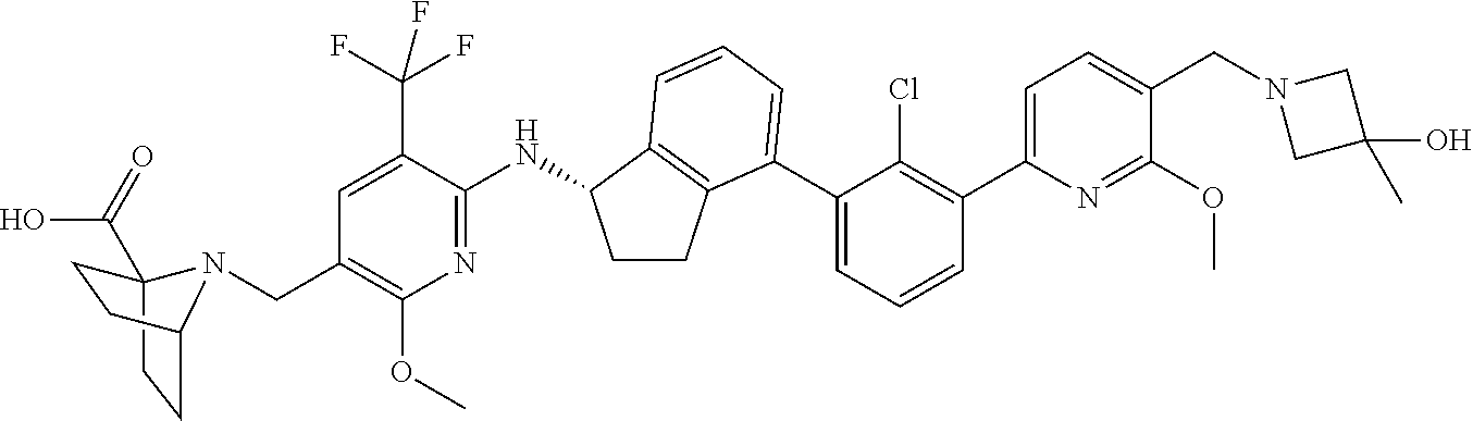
C1=C(C(F)(F)F)C(NC2CCC3=C2C=CC=C3C2=CC=CC(C3=CC=C(CN4CC(O)(C)C4)C(OC)=N3)=C2Cl)=NC(OC)=C1CN1C2(C(O)=O)CCC1CC2
